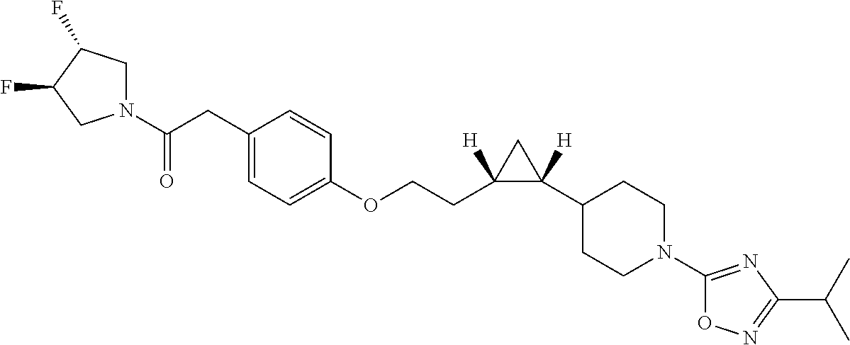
C1=C(CC(N2CC(F)C(F)C2)=O)C=CC(OCCC2([H])C(C3CCN(C4=NC(C(C)C)=NO4)CC3)([H])C2)=C1
